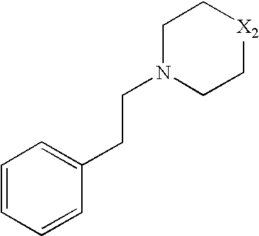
C1=CC=CC(CCN2CC[X2]CC2)=C1
